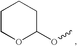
C1COC(OC)CC1
